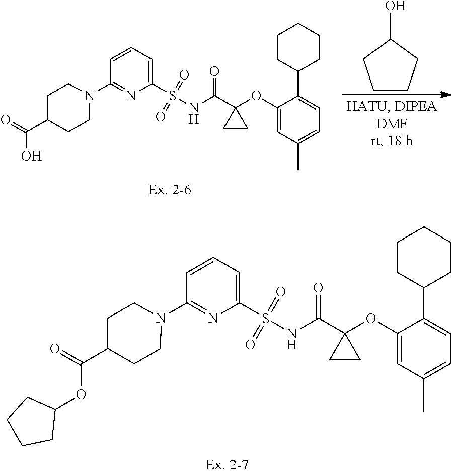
C1=CC(N2CCC(C(O)=O)CC2)=NC(S(NC(=O)C2(OC3=CC(C)=CC=C3C3CCCCC3)CC2)(=O)=O)=C1.C1CCC(O)C1.C1=CC(N2CCC(C(OC3CCCC3)=O)CC2)=NC(S(NC(=O)C2(OC3=CC(C)=CC=C3C3CCCCC3)CC2)(=O)=O)=C1
